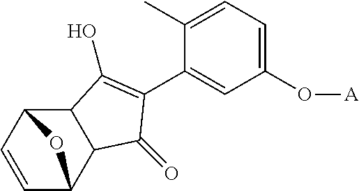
C1=CC2C3C(C1O2)C(O)=C(C1=CC(O[A])=CC=C1C)C3=O
